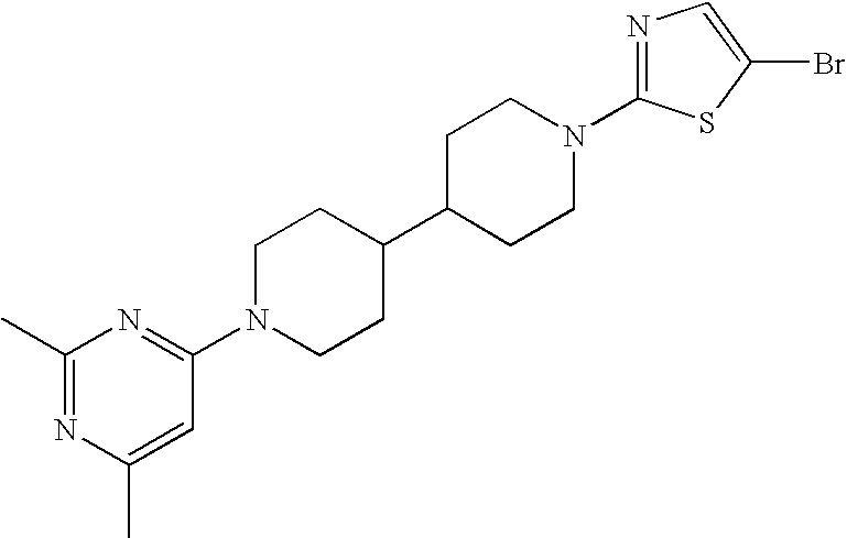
C1C(C2CCN(C3=NC(C)=NC(C)=C3)CC2)CCN(C2=NC=C(Br)S2)C1
